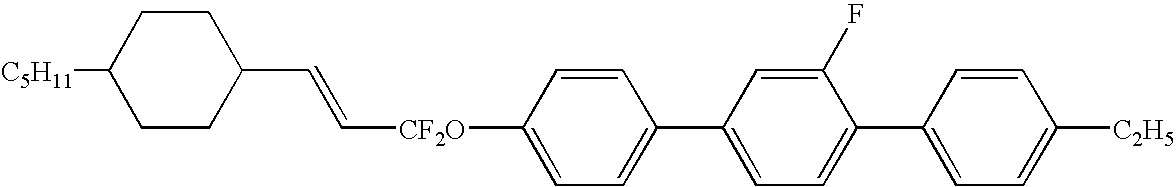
C1CC(C=C[CF2O]C2=CC=C(C3=CC=C(C4=CC=C([C2H5])C=C4)C(F)=C3)C=C2)CCC1[C5H11]
